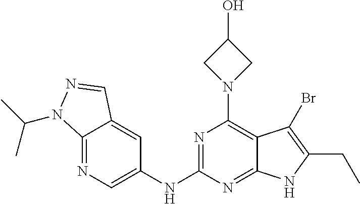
N1=C2C(=CC(NC3=NC(N4CC(O)C4)=C4C(=N3)NC(CC)=C4Br)=C1)C=NN2C(C)C
